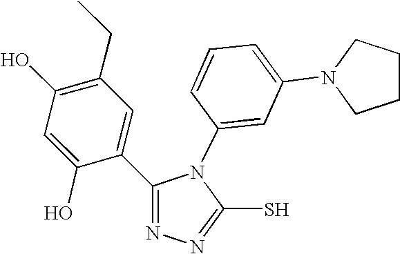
C1(O)=C(CC)C=C(C2=NN=C(S)N2C2=CC(N3CCCC3)=CC=C2)C(O)=C1
